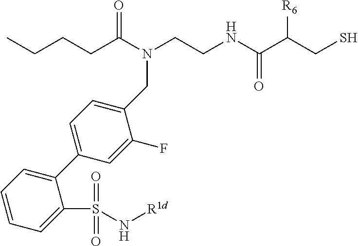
C(CCC(N(CCNC(C(CS)[R6])=O)CC1=CC=C(C2=CC=CC=C2S(N[R1d])(=O)=O)C=C1F)=O)C
